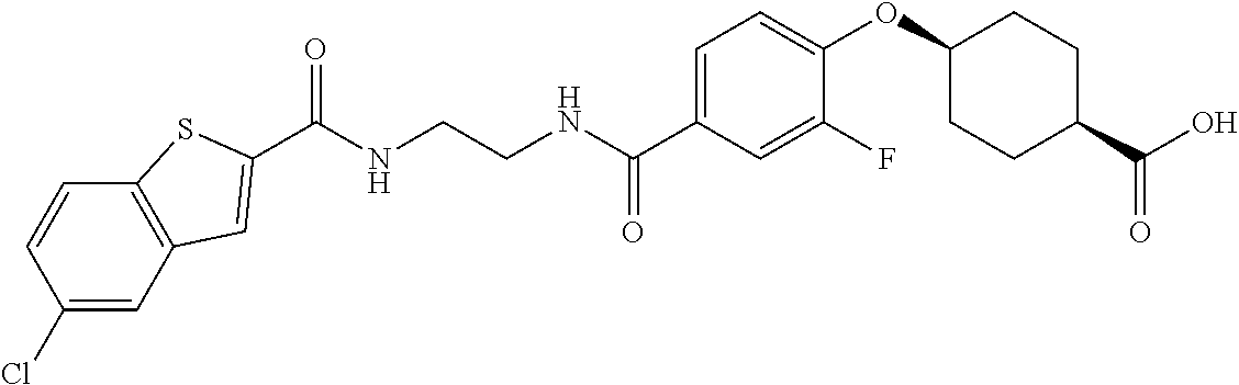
C(NCCNC(C1=CC=C(OC2CCC(C(O)=O)CC2)C(F)=C1)=O)(=O)C1=CC2=C(C=CC(Cl)=C2)S1
